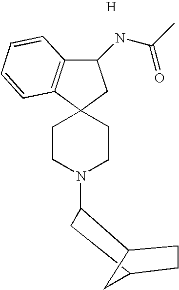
C1(NC(=O)C)C2=C(C3(C1)CCN(C1C4CCC(C1)C4)CC3)C=CC=C2.[H]
